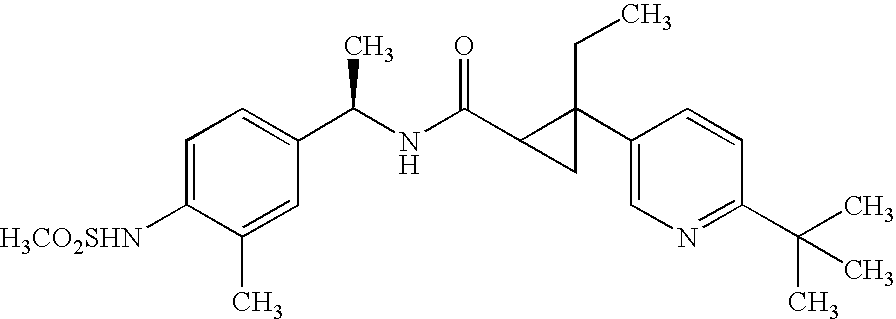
C1=C([H3CO2SHN])C(C)=CC(C(C)NC(=O)C2CC2(CC)C2=CN=C(C(C)(C)C)C=C2)=C1
